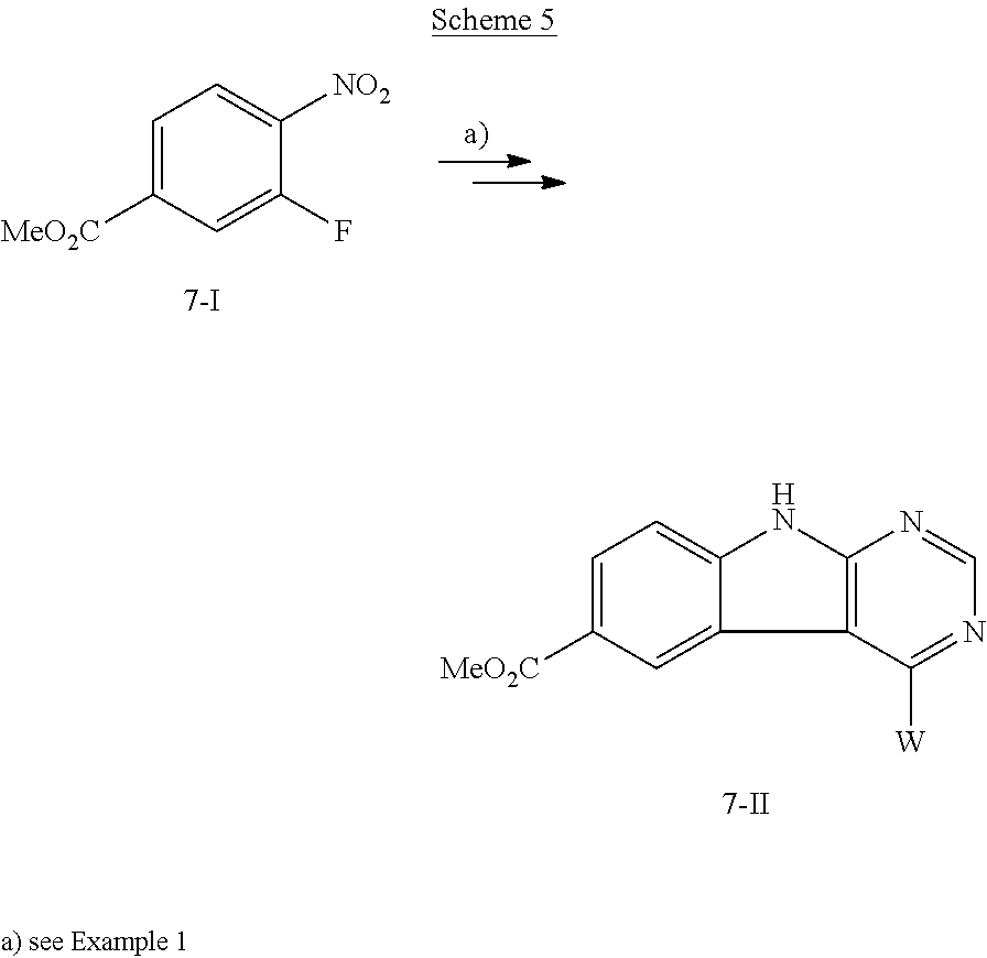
C1=C([MeO2C])C=C2C(=C1)NC1=C2C([W])=NC=N1.C1=C([MeO2C])C=C(F)C([NO2])=C1
